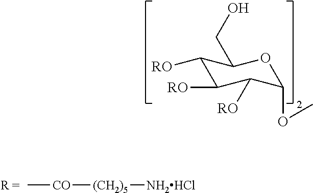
C1([RO])C([RO])C([RO])C(OC)OC1CO.C[CO][(CH2)5][NH2HCl]
